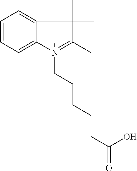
C1=CC=C2C(=C1)C(C)(C)C(C)=N2CCCCCC(=O)O
